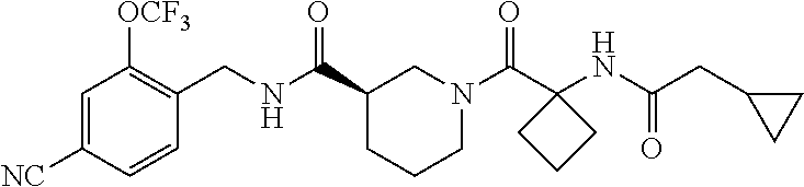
C1=C([NC])C=CC(CNC(C2CCCN(C(C3(NC(CC4CC4)=O)CCC3)=O)C2)=O)=C1[OCF3]
